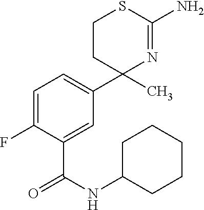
C1=C(C(NC2CCCCC2)=O)C(F)=CC=C1C1(C)N=C(N)SCC1
